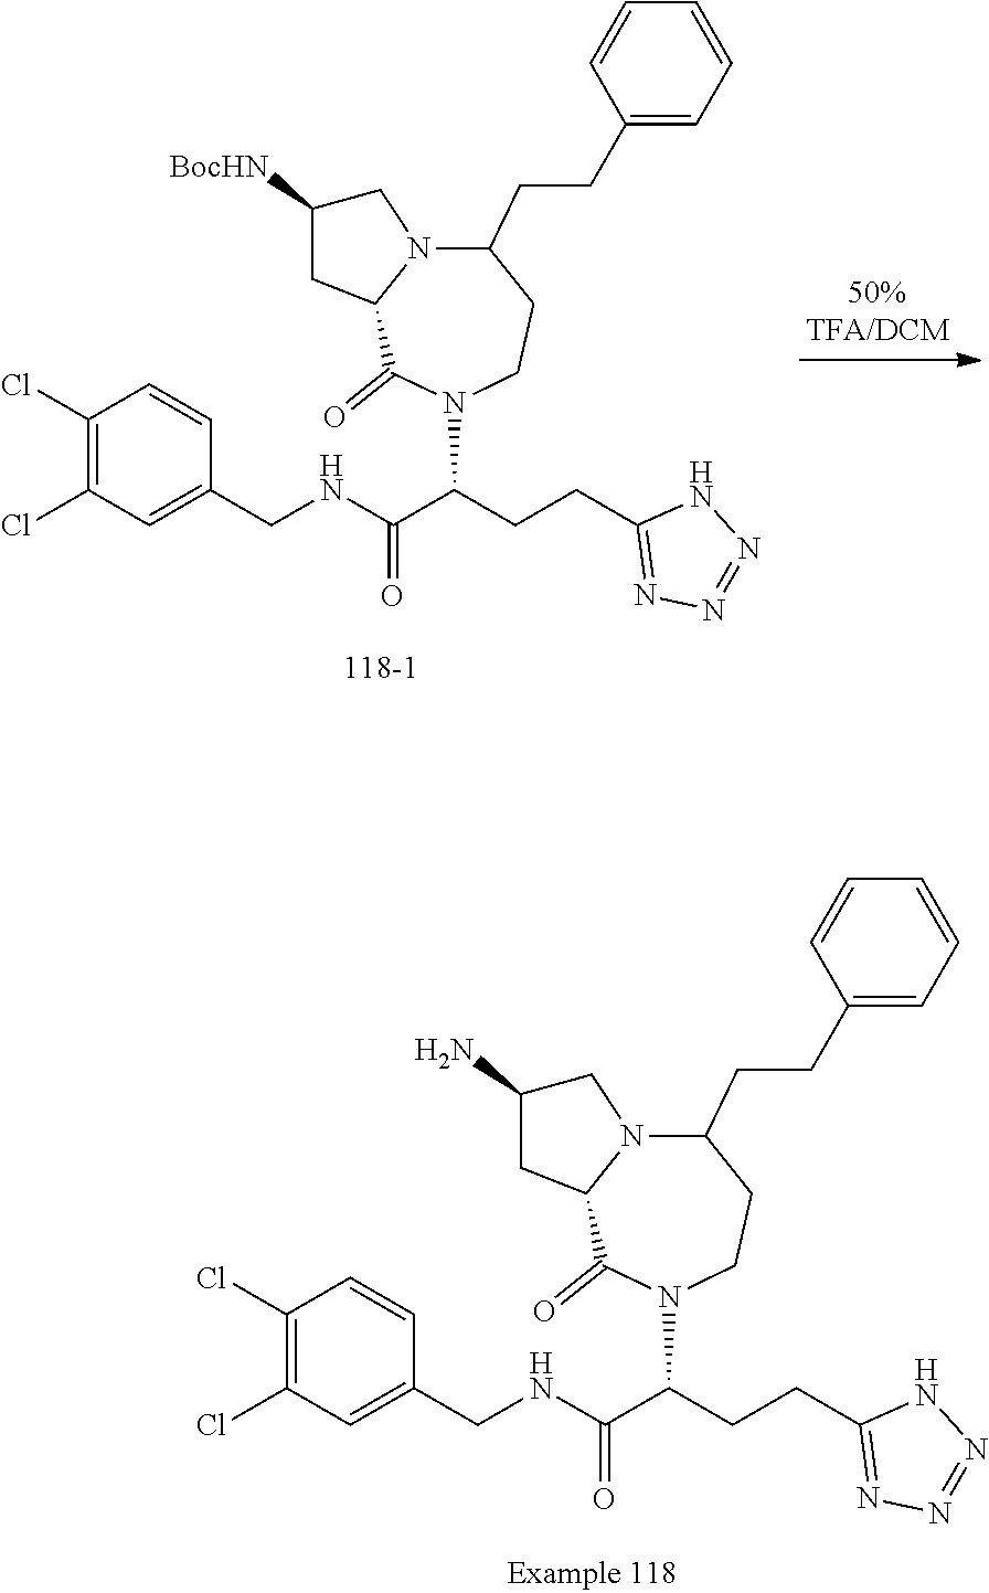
C1(Cl)=C(Cl)C=C(CNC(C(CCC2=NN=NN2)N2CCC(CCC3=CC=CC=C3)N3C(C2=O)CC(N)C3)=O)C=C1.C1(Cl)=C(Cl)C=C(CNC(C(CCC2=NN=NN2)N2CCC(CCC3=CC=CC=C3)N3C(C2=O)CC([BocHN])C3)=O)C=C1
